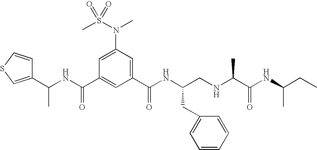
C1(C(NC(C2=CC(C(NC(CNC(C(NC(CC)C)=O)C)CC3=CC=CC=C3)=O)=CC(N(S(C)(=O)=O)C)=C2)=O)C)=CSC=C1
